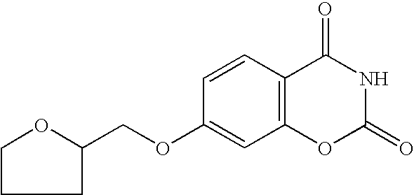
C1=CC2=C(C=C1OCC1OCCC1)OC(=O)NC2=O
